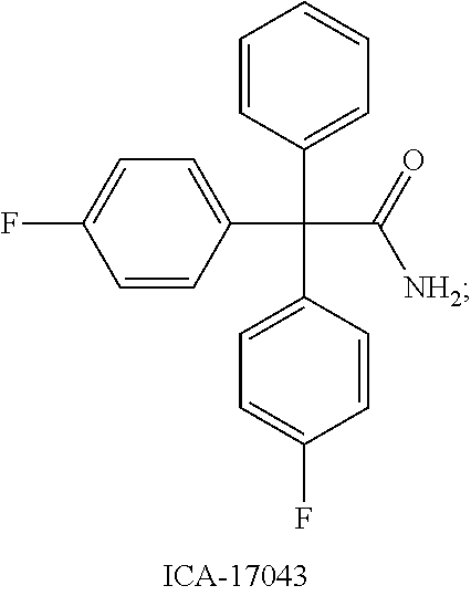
C1=CC(C(C2=CC=C(F)C=C2)(C([NH2])=O)C2=CC=C(F)C=C2)=CC=C1
